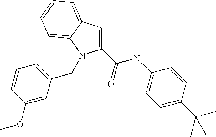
C1(C(=O)NC2=CC=C(C(C)(C)C)C=C2)=CC2=CC=CC=C2N1CC1=CC=CC(OC)=C1
